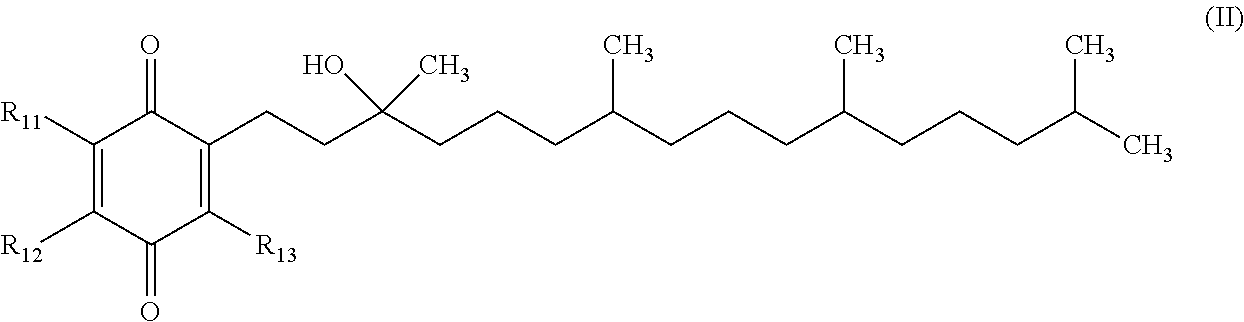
C1(CCC(CCCC(CCCC(CCCC(C)C)C)C)(O)C)=C([R13])C(=O)C([R12])=C([R11])C1=O
